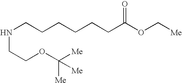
N(CCCCCCC(OC[Me])=O)CCOC([Me])([Me])[Me]
